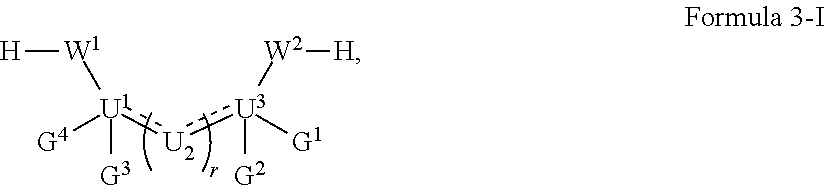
[H][W1][U1](:[U2]:[U3]([W2][H])([G2])[G1])([G3])[G4]
